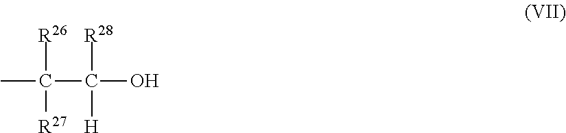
[R26]C([R27])(C(O)([R28])[H])C
